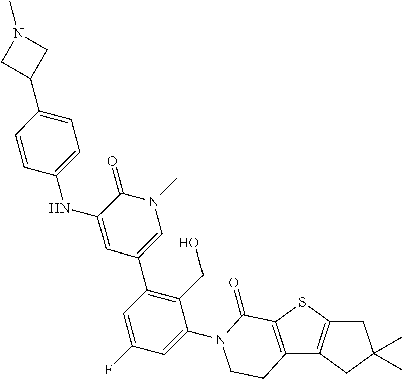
C12=C(SC3=C1CC(C)(C)C3)C(=O)N(C1=CC(F)=CC(C3=CN(C)C(=O)C(NC4=CC=C(C5CN(C)C5)C=C4)=C3)=C1CO)CC2
